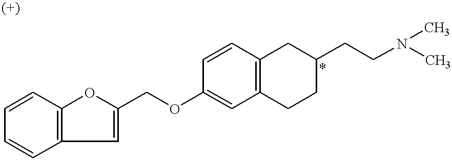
C1=CC=CC2=C1OC(COC1=CC3=C(C=C1)CC(CCN(C)C)CC3)=C2
